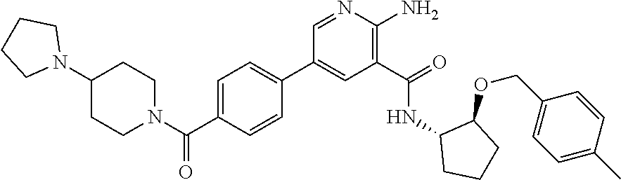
N1=CC(C2=CC=C(C(N3CCC(N4CCCC4)CC3)=O)C=C2)=CC(C(=O)NC2CCCC2OCC2=CC=C(C)C=C2)=C1N
